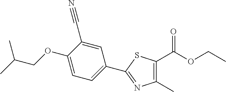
C1=C(C#N)C(OCC(C)C)=CC=C1C1=NC(C)=C(C(OCC)=O)S1
